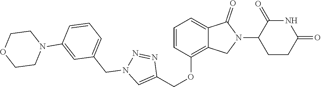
C1(OCC2=CN(CC3=CC=CC(N4CCOCC4)=C3)N=N2)=C2C(=CC=C1)C(=O)N(C1CCC(=O)NC1=O)C2
